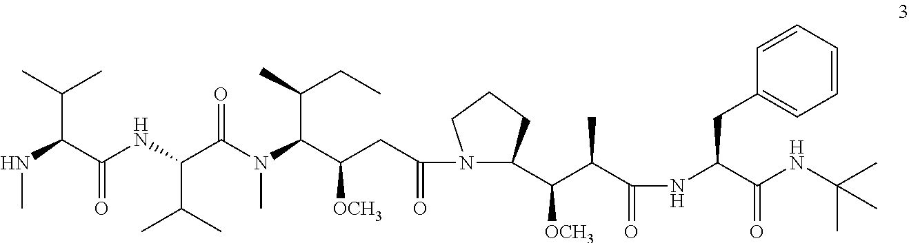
CNC(C(C)C)C(=O)NC(C(C)C)C(N(C)C(C(CC)C)C([OCH3])CC(=O)N1C(C([OCH3])C(C)C(=O)NC(C(NC(C)(C)C)=O)CC2=CC=CC=C2)CCC1)=O
